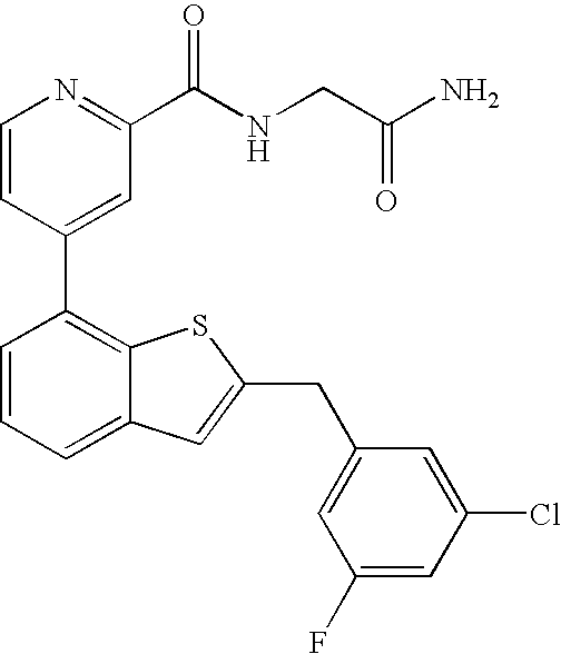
C1=CC(C2=C3C(=CC=C2)C=C(CC2=CC(F)=CC(Cl)=C2)S3)=CC(C(NCC(N)=O)=O)=N1
